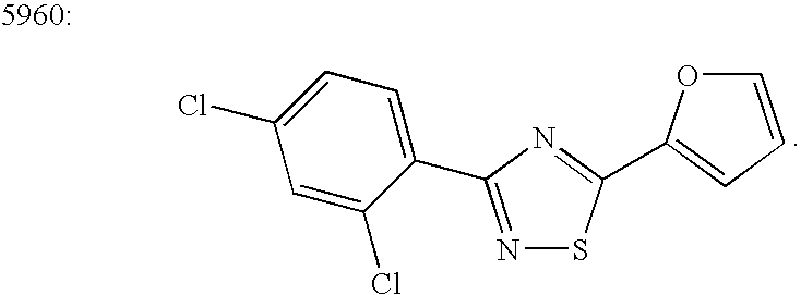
C1(Cl)=CC=C(C2=NSC(C3=CC=CO3)=N2)C(Cl)=C1
